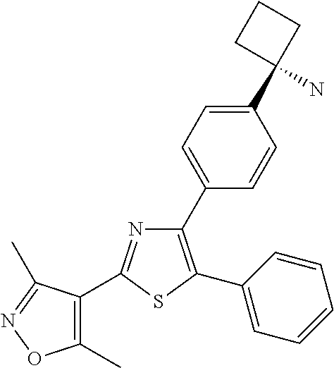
C1(C2=CC=C(C3(N)CCC3)C=C2)=C(C2=CC=CC=C2)SC(C2=C(C)ON=C2C)=N1
